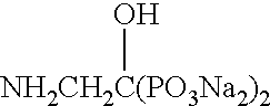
[NH2CH2C(PO3Na2)2]O
